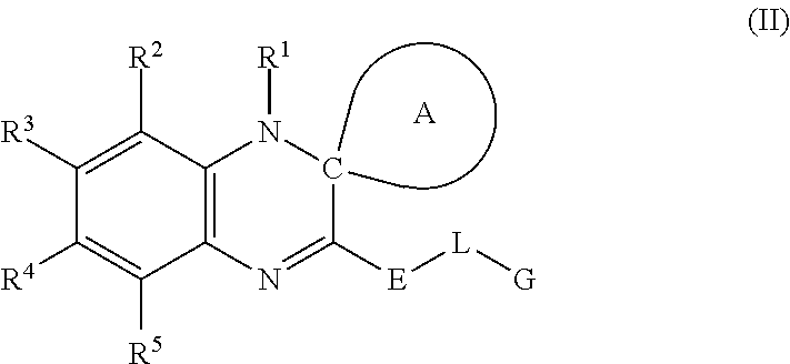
C1([R3])=C([R2])C2=C(C([R5])=C1[R4])N=C([E][L][G])C(C)(C)N2[R1].[A]
